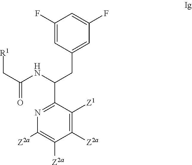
N1=C(C(NC(C[R1])=O)CC2=CC(F)=CC(F)=C2)C([Z1])=C([Z2a])C([Z2a])=C1[Z2a]
